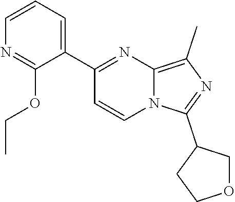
C1(C2COCC2)=NC(C)=C2N=C(C3=CC=CN=C3OCC)C=CN12
